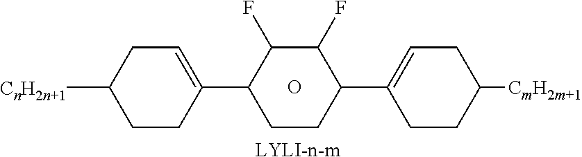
[LYLI-n-m].O.C1=C(C2CCC(C3=CCC([CnH2n+1])CC3)C(F)C2F)CCC([CmH2m+1])C1
